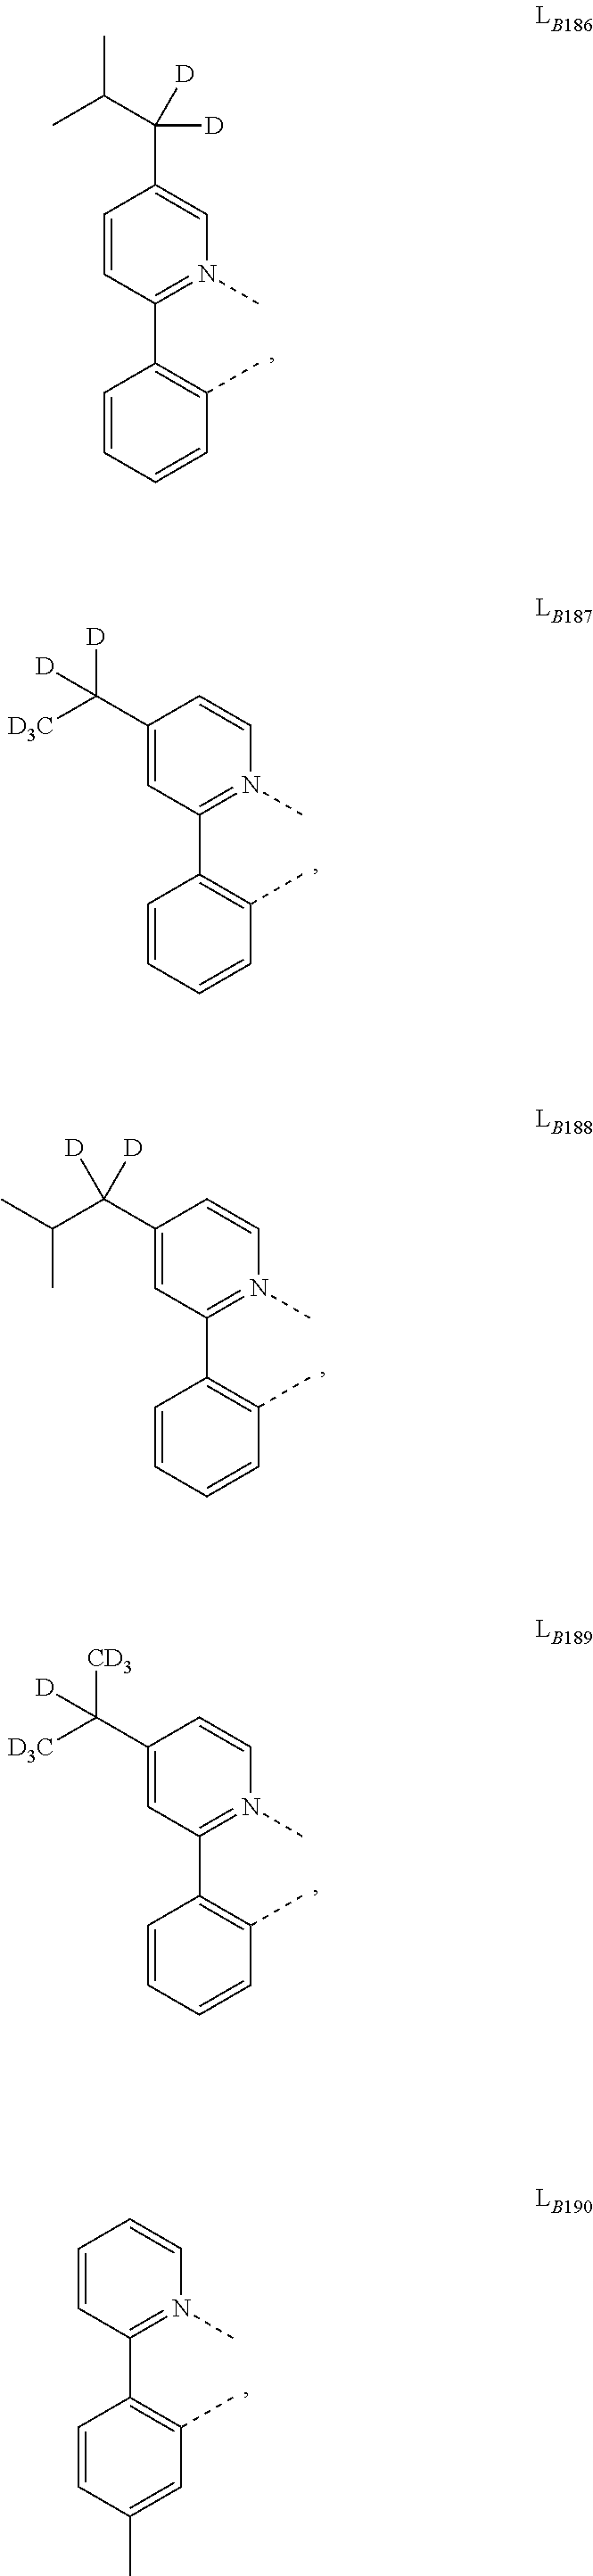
C1(C2=C(C)C=CC=C2)=N(C)C=C(C(C(C)C)([D])[D])C=C1.C1(C2=C(C)C=CC=C2)=N(C)C=CC(C([D3C])([D])[D])=C1.C1(C2=C(C)C=CC=C2)=N(C)C=CC(C(C(C)C)([D])[D])=C1.C1(C2=C(C)C=CC=C2)=N(C)C=CC(C([D3C])([CD3])[D])=C1.C1(C2=C(C)C=C(C)C=C2)=N(C)C=CC=C1
